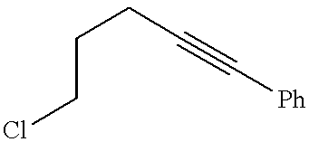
C(CCl)CC#C[Ph]
